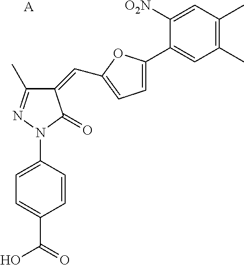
C1=C(N2C(=O)C(=CC3=CC=C(C4=CC(C)=C(C)C=C4[O2N])O3)C(C)=N2)C=CC(C(=O)O)=C1.[A]
